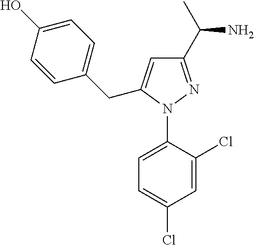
C1=C(N2N=C(C(N)C)C=C2CC2=CC=C(O)C=C2)C(Cl)=CC(Cl)=C1
